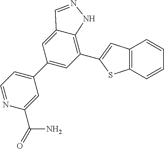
N1=CC=C(C2=CC(C3=CC4=C(S3)C=CC=C4)=C3C(=C2)C=NN3)C=C1C(N)=O
